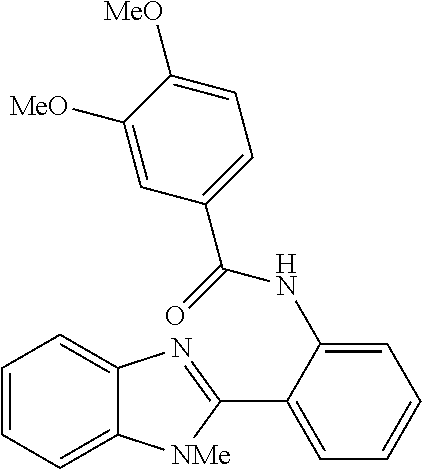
C1(C2=NC3=CC=CC=C3[NMe]2)=CC=CC=C1NC(C1=CC=C([MeO])C([MeO])=C1)=O
